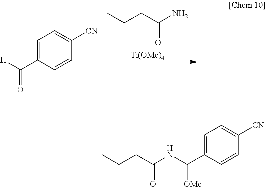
CCCC(N)=O.[Ti(OMe)4].C1=C(C([H])=O)C=CC([CN])=C1.C1=C(C(NC(CCC)=O)[OMe])C=CC([CN])=C1
